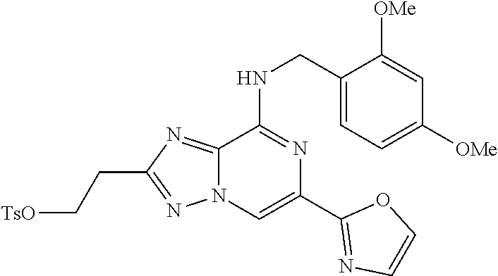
C1(CNC2=NC(C3=NC=CO3)=CN3C2=NC(CC[TsO])=N3)=CC=C([OMe])C=C1[OMe]
